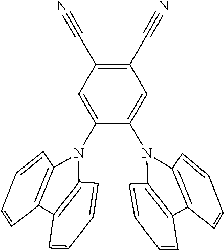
C1=CC2=C(C=C1)C1=C(C=CC=C1)N2C1=CC(C#N)=C(C#N)C=C1N1C2=C(C=CC=C2)C2=C1C=CC=C2
